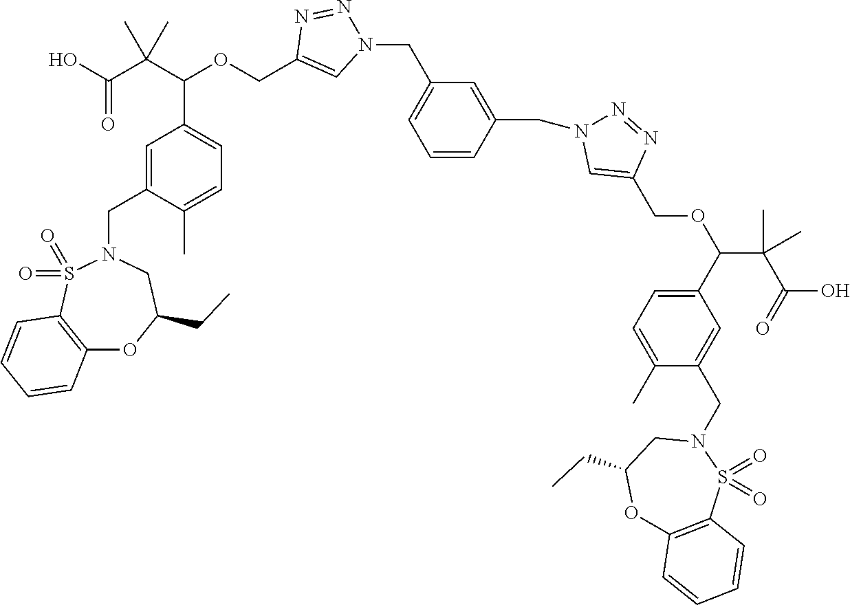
C1=CC(CN2N=NC(COC(C3=CC=C(C)C(CN4CC(CC)OC5=C(S4(=O)=O)C=CC=C5)=C3)C(C(=O)O)(C)C)=C2)=CC(CN2C=C(COC(C(C(O)=O)(C)C)C3=CC=C(C)C(CN4CC(CC)OC5=C(S4(=O)=O)C=CC=C5)=C3)N=N2)=C1
